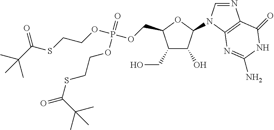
C1(CO)C(O)C(N2C=NC3=C2N=C(N)NC3=O)OC1COP(OCCSC(=O)C(C)(C)C)(=O)OCCSC(=O)C(C)(C)C
